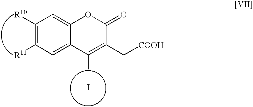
C1([R10])=C([R11])C=C2C(=C1)OC(=O)C(C[COOH])=C2C.I
